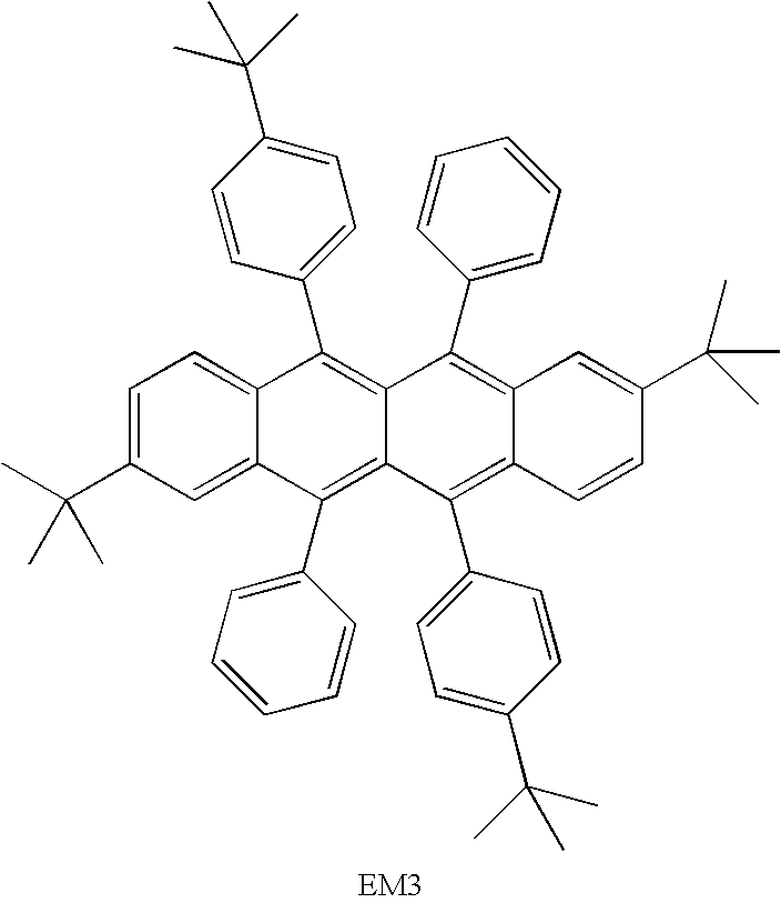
C1=C(C(C)(C)C)C=C2C(=C1)C(C1=CC=C(C(C)(C)C)C=C1)=C1C(=C2C2=CC=CC=C2)C(C2=CC=C(C(C)(C)C)C=C2)=C2C(=C1C1=CC=CC=C1)C=C(C(C)(C)C)C=C2
